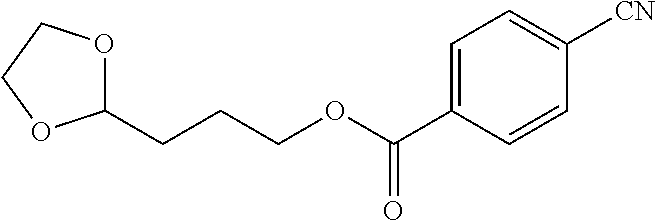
C1=C(C(OCCCC2OCCO2)=O)C=CC([CN])=C1
